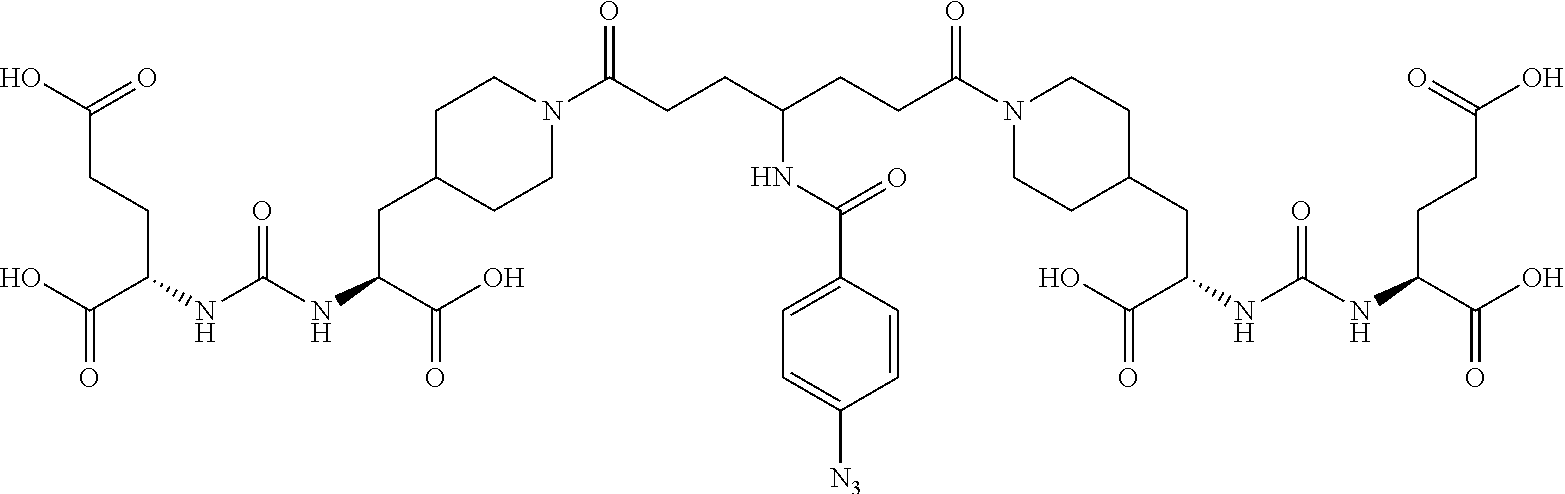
OC(C(NC(NC(CC1CCN(C(CCC(CCC(N2CCC(CC(NC(NC(C(O)=O)CCC(=O)O)=O)C(O)=O)CC2)=O)NC(=O)C2=CC=C([N3])C=C2)=O)CC1)C(O)=O)=O)CCC(=O)O)=O
